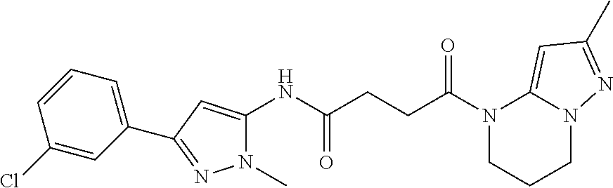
N1(C)C(NC(CCC(N2CCCN3C2=CC(C)=N3)=O)=O)=CC(C2=CC=CC(Cl)=C2)=N1
